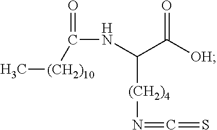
N(C(C([OH])=O)[(CH2)4]N=C=S)C(=O)[(CH2)10]C
